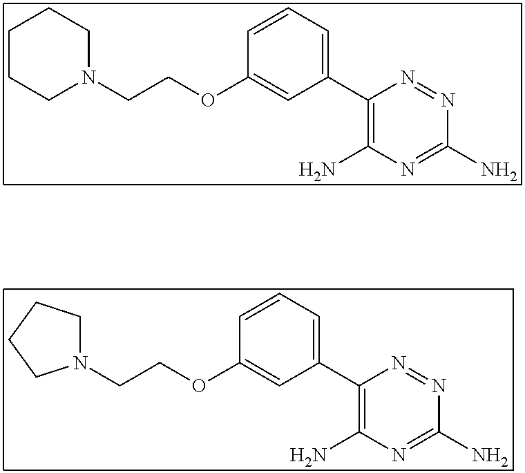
C1=CC=C(C2=C(N)N=C(N)N=N2)C=C1OCCN1CCCCC1.C1=CC=C(C2=C(N)N=C(N)N=N2)C=C1OCCN1CCCC1
